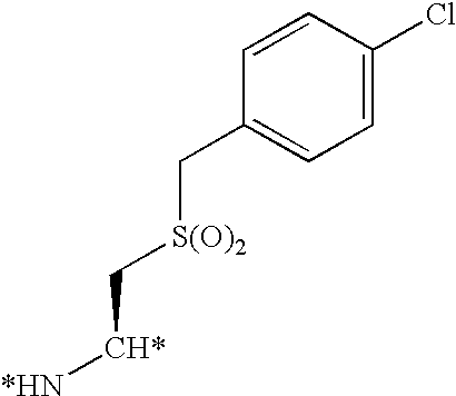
C1=CC(Cl)=CC=C1C[S(O)2]C[CH*][*HN]
